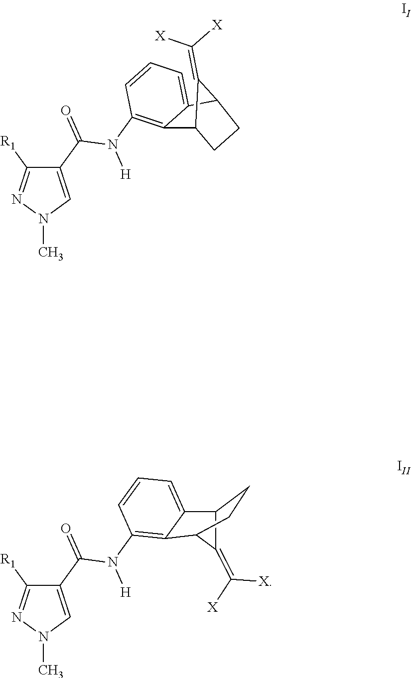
C1([R1])=NN(C)C=C1C(=O)N(C1=C2C3CCC(C2=CC=C1)C3=C([X])[X])[H].C12C(=C([X])[X])C(C3=C(N(C(C4=CN(C)N=C4[R1])=O)[H])C=CC=C13)CC2
